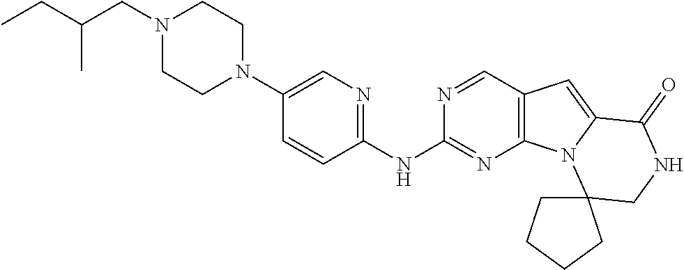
C1=CC(NC2=NC3=C(C=N2)C=C2N3C3(CNC2=O)CCCC3)=NC=C1N1CCN(CC(CC)C)CC1
